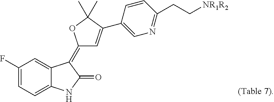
C1=C2C(=CC(F)=C1)C(=C1C=C(C3=CN=C(CC[NR1R2])C=C3)C(C)(C)O1)C(=O)N2
